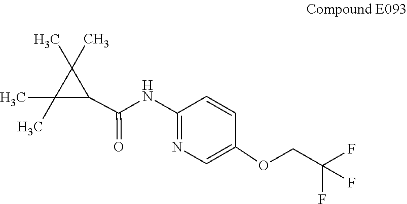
C1(C)(C)C(C(NC2=NC=C(OCC(F)(F)F)C=C2)=O)C1(C)C
